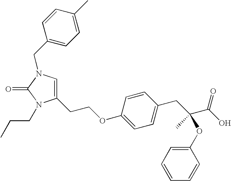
C1(CCOC2=CC=C(CC(C(O)=O)(C)OC3=CC=CC=C3)C=C2)=CN(CC2=CC=C(C)C=C2)C(=O)N1CCC
